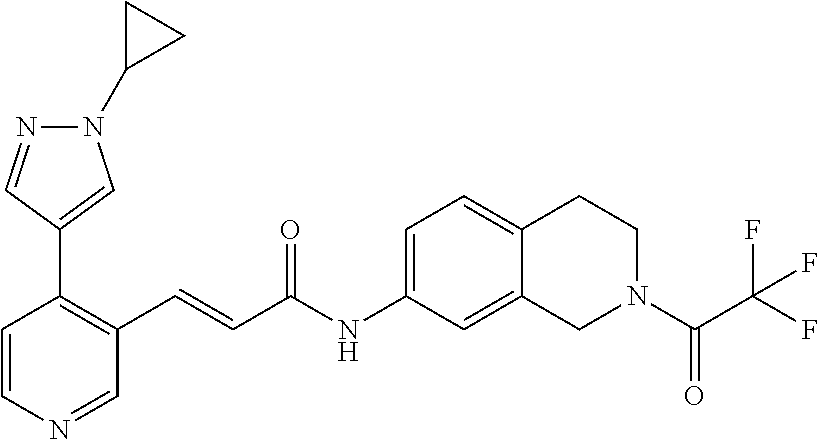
C1(C2=CN(C3CC3)N=C2)=C(C=CC(NC2=CC=C3C(=C2)CN(C(C(F)(F)F)=O)CC3)=O)C=NC=C1
